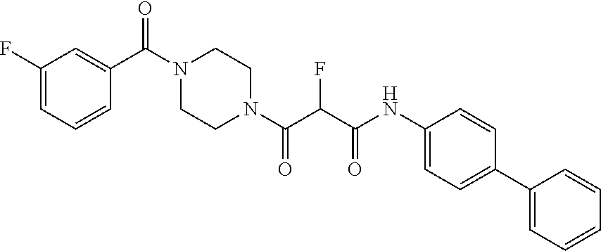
C(=O)(N1CCN(C(C2=CC(F)=CC=C2)=O)CC1)C(C(NC1=CC=C(C2=CC=CC=C2)C=C1)=O)F
